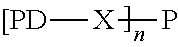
[[PD][X]P
